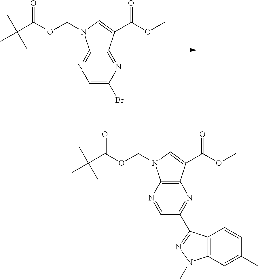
C1=C(Br)N=C2C(=N1)N(COC(C(C)(C)C)=O)C=C2C(OC)=O.C1=NC2=C(N=C1C1=NN(C)C3=C1C=CC(C)=C3)C(C(OC)=O)=CN2COC(C(C)(C)C)=O
